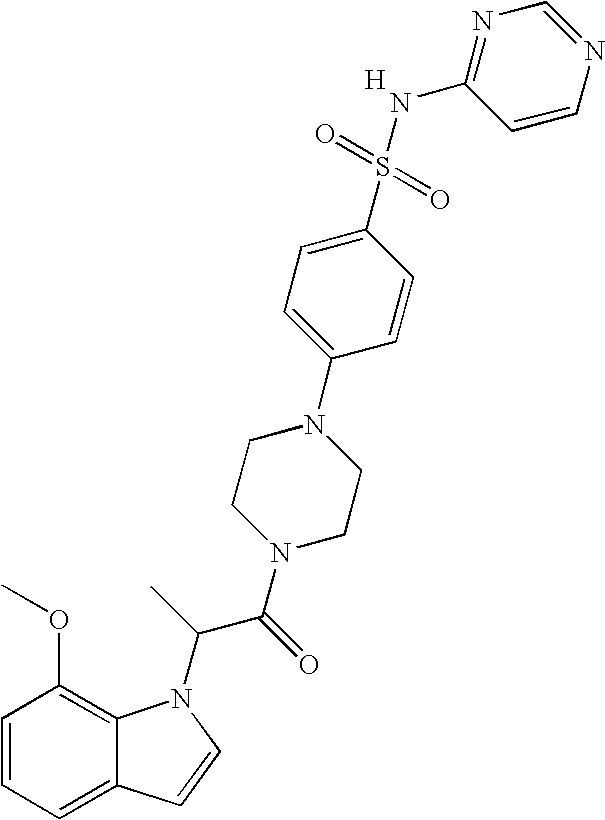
C1=CC=C2C(=C1OC)N(C(C)C(=O)N1CCN(C3=CC=C(S(=O)(=O)NC4=NC=NC=C4)C=C3)CC1)C=C2.[H]
